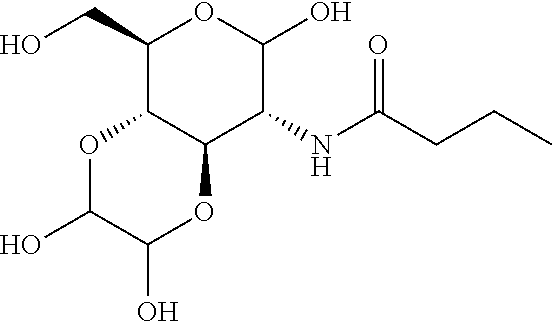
C1(CO)C2C(C(NC(CCC)=O)C(O)O1)OC(O)C(O)O2
